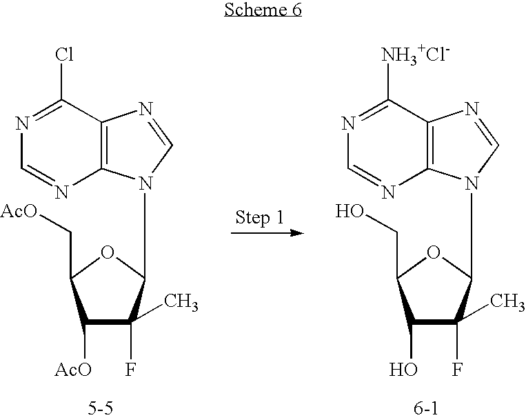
C1([AcO])C(C)(F)C(N2C3=C(N=C2)C(Cl)=NC=N3)OC1C[AcO].C1(O)C(C)(F)C(N2C3=C(N=C2)C([NH3+Cl-])=NC=N3)OC1CO
